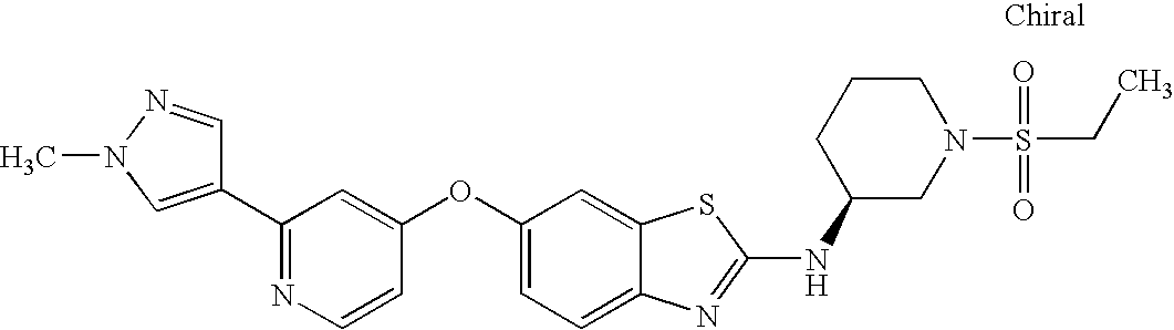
N1=C(C2=CN(C)N=C2)C=C(OC2=CC=C3C(=C2)SC(NC2CN(S(CC)(=O)=O)CCC2)=N3)C=C1
